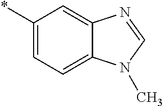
*C1=CC=C2C(=C1)N=CN2C
